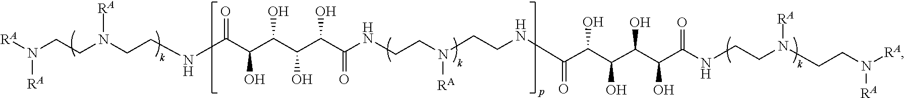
C(C(NCCN(CCNC(=O)C(C(C(C(C(NCCN(CCN([RA])[RA])[RA])=O)O)O)O)O)[RA])=O)(O)C(O)C(C(C(NCCN(CCN([RA])[RA])[RA])=O)O)O
